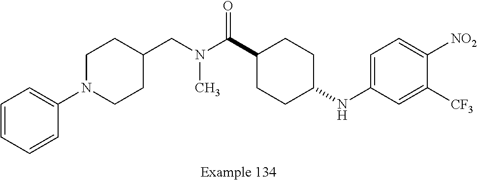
C1=CC=CC(N2CCC(CN(C(C3CCC(NC4=CC=C([NO2])C([CF3])=C4)CC3)=O)C)CC2)=C1
